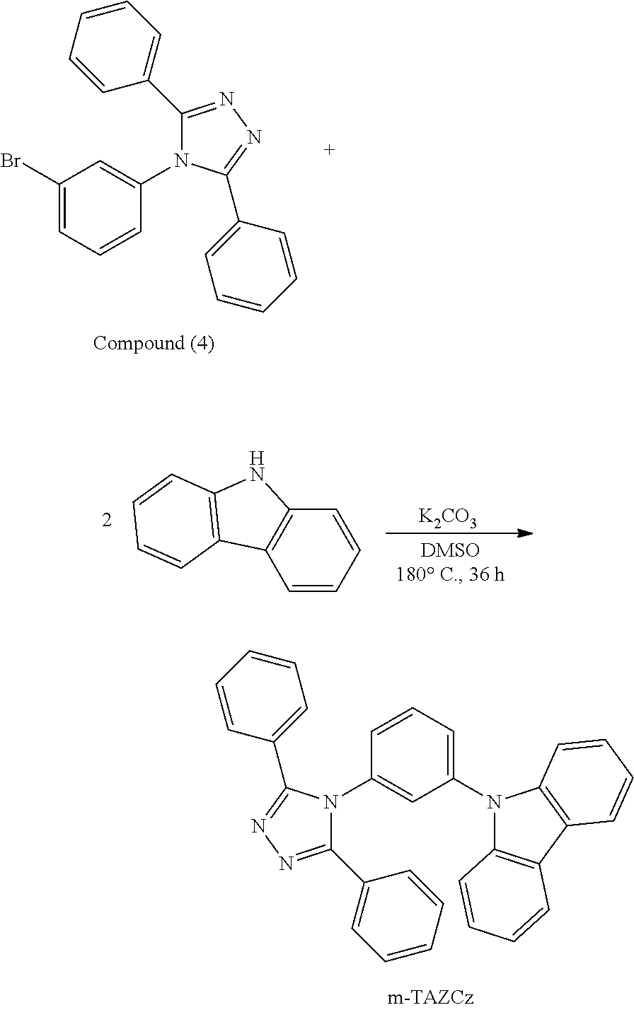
C1(Br)=CC=CC(N2C(C3=CC=CC=C3)=NN=C2C2=CC=CC=C2)=C1.[K2CO3].C1=CC=CC2=C1C1=C(N2)C=CC=C1.C1=CC(N2C(C3=CC=CC=C3)=NN=C2C2=CC=CC=C2)=CC(N2C3=C(C4=C2C=CC=C4)C=CC=C3)=C1
